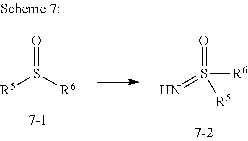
O=S([R5])[R6].O=S(=N)([R6])[R5]
